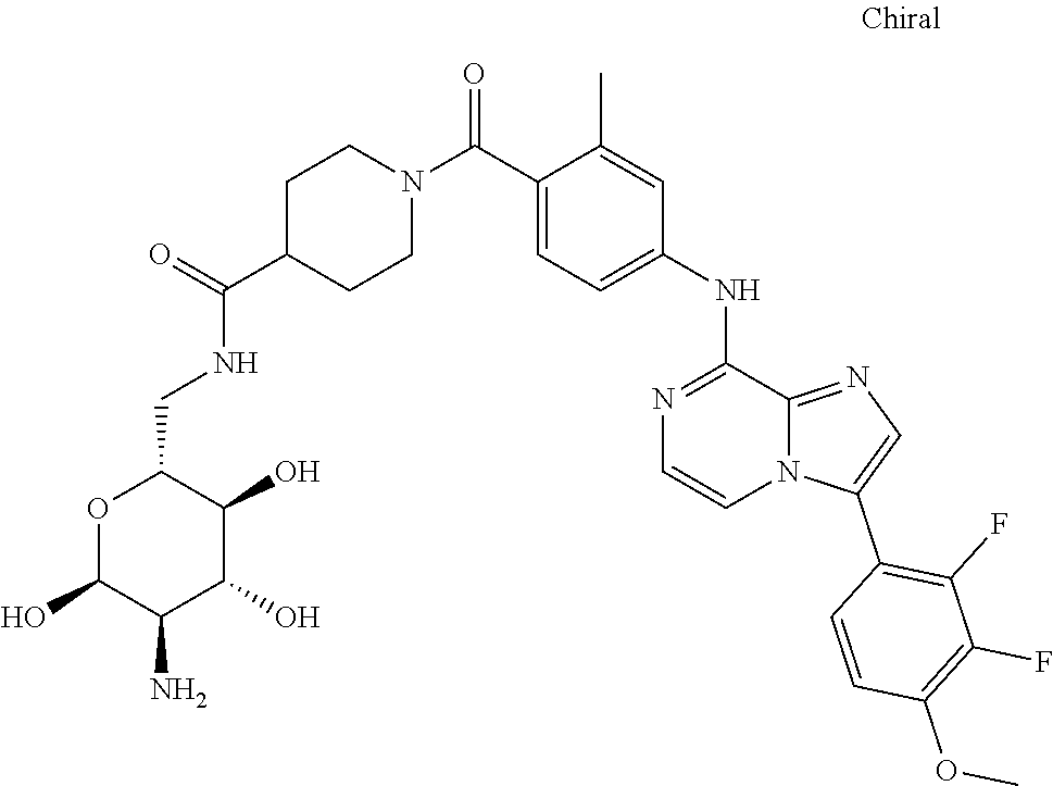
O(C)C1=C(F)C(F)=C(C2=CN=C3N2C=CN=C3NC2=CC=C(C(N3CCC(C(NCC4C(O)C(O)C(N)C(O)O4)=O)CC3)=O)C(C)=C2)C=C1
